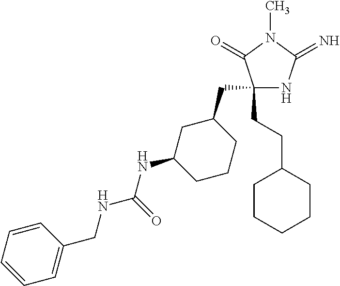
C1(CC2CC(NC(NCC3=CC=CC=C3)=O)CCC2)(CCC2CCCCC2)NC(=N)N(C)C1=O
